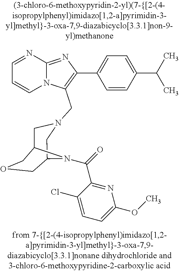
N12C(=NC(C3=CC=C(C(C)C)C=C3)=C1CN1CC3COCC(C1)N3C(=O)C1=NC(OC)=CC=C1Cl)N=CC=C2
